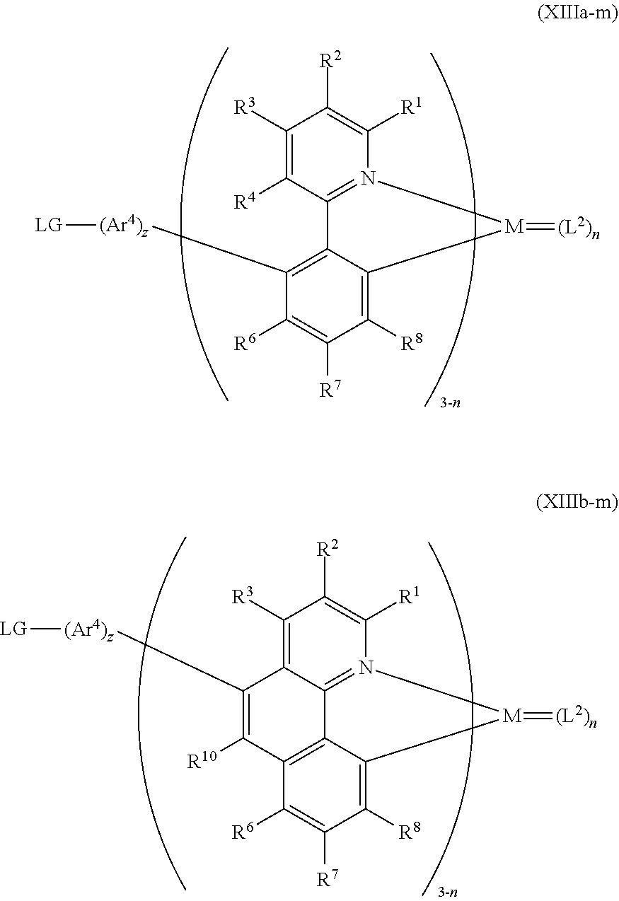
C1([R1])=C([R2])C([R3])=C2C3=N1[M](=[(L2)n])C1=C([R8])C([R7])=C([R6])C(=C31)C([R10])=C2[(Ar4)z][LG].C1([R1])=C([R2])C([R3])=C([R4])C2=N1[M](=[(L2)n])C1=C([R8])C([R7])=C([R6])C([(Ar4)z][LG])=C21
